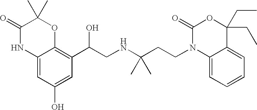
C12=CC(O)=CC(C(CNC(CCN3C4=CC=CC=C4C(CC)(CC)OC3=O)(C)C)O)=C1OC(C)(C)C(=O)N2
